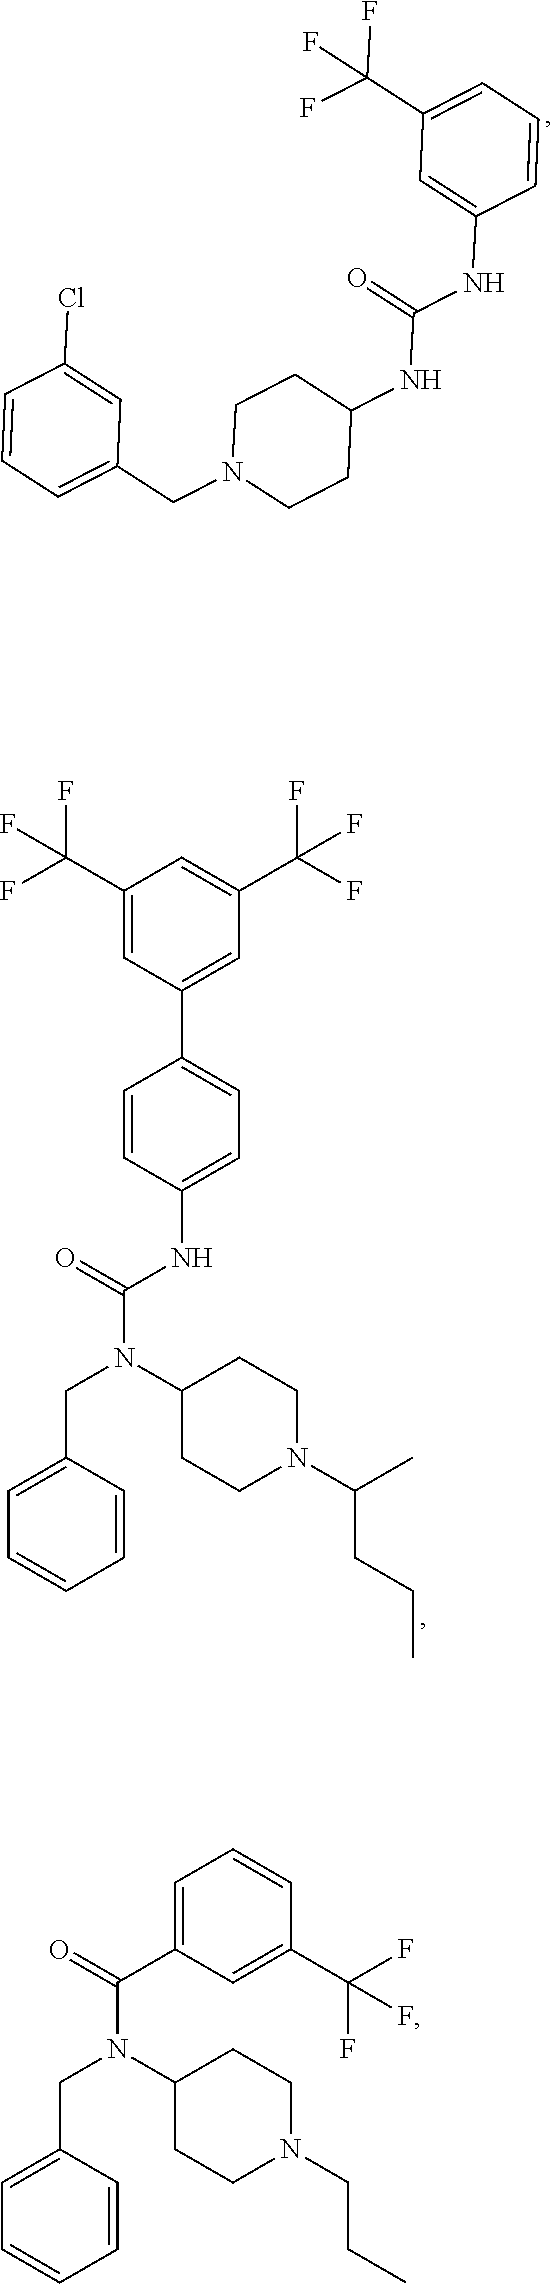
C(N(C(NC1=CC=C(C2=CC(C(F)(F)F)=CC(C(F)(F)F)=C2)C=C1)=O)C1CCN(C(CCC)C)CC1)C1=CC=CC=C1.C1=CC=C(CN2CCC(NC(NC3=CC(C(F)(F)F)=CC=C3)=O)CC2)C=C1Cl.C(N(C(C1=CC=CC(C(F)(F)F)=C1)=O)C1CCN(CCC)CC1)C1=CC=CC=C1
